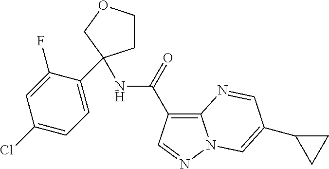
C1COCC1(NC(C1=C2N(N=C1)C=C(C1CC1)C=N2)=O)C1=CC=C(Cl)C=C1F
